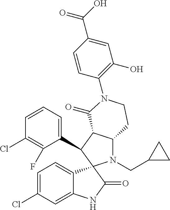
C1(C2C3C(N(CC4CC4)C24C2=CC=C(Cl)C=C2NC4=O)CCN(C2=C(O)C=C(C(O)=O)C=C2)C3=O)=CC=CC(Cl)=C1F
